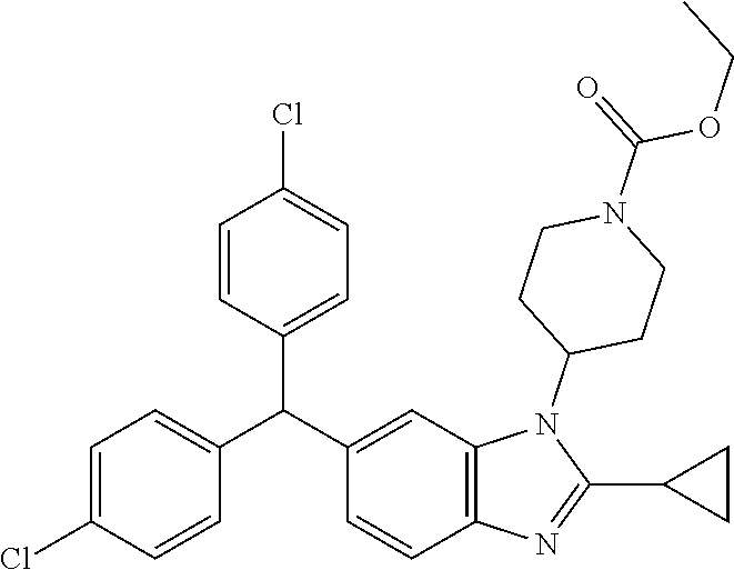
C1=C(Cl)C=CC(C(C2=CC3=C(C=C2)N=C(C2CC2)N3C2CCN(C(=O)OCC)CC2)C2=CC=C(Cl)C=C2)=C1
